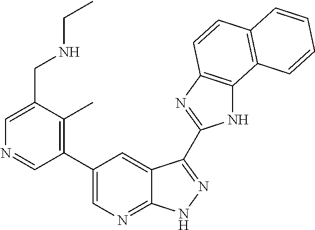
C1(C2=CN=C3C(=C2)C(C2=NC4=C(N2)C2=C(C=C4)C=CC=C2)=NN3)=C(C)C(CNCC)=CN=C1
